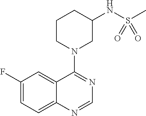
C1(F)=CC=C2C(=C1)C(N1CC(NS(C)(=O)=O)CCC1)=NC=N2
